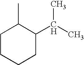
C1CCCC(C(C)C)C1C
